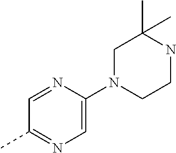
C1=NC(N2CCNC(C)(C)C2)=CN=C1C
